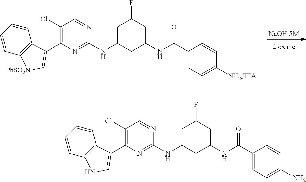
[NaOH 5M].C1(C2=C[PhSO2N]C3=C2C=CC=C3)=C(Cl)C=NC(NC2CC(F)CC(NC(C3=CC=C([NH2TFA])C=C3)=O)C2)=N1.C1(C2=CNC3=C2C=CC=C3)=C(Cl)C=NC(NC2CC(F)CC(NC(C3=CC=C(N)C=C3)=O)C2)=N1
